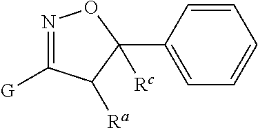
N1=C([G])C([Ra])C([Rc])(C2=CC=CC=C2)O1
